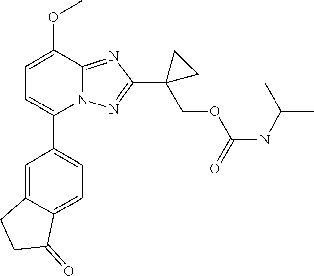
C1=C(OC)C2=NC(C3(COC(NC(C)C)=O)CC3)=NN2C(C2=CC=C3C(=C2)CCC3=O)=C1
